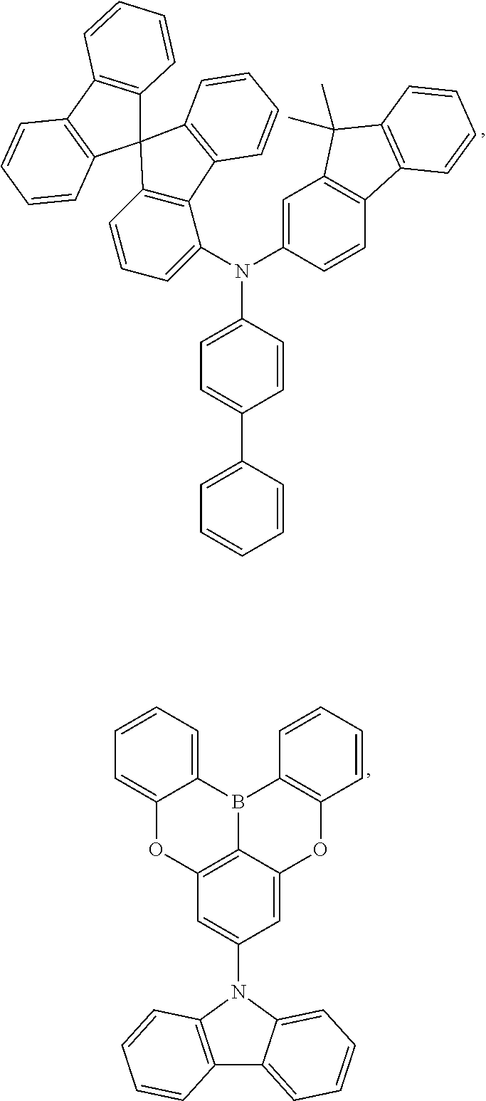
C1=CC(N(C2=CC=CC3=C2C2=C(C34C3=C(C5=C4C=CC=C5)C=CC=C3)C=CC=C2)C2=CC3=C(C=C2)C2=C(C3(C)C)C=CC=C2)=CC=C1C1=CC=CC=C1.C12=C(N(C3=CC4=C5C(=C3)OC3=C(B5C5=CC=CC=C5O4)C=CC=C3)C3=CC=CC=C13)C=CC=C2
